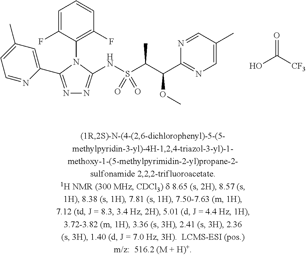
C1=NC(C2=NN=C(NS(C(C(C3=NC=C(C)C=N3)OC)C)(=O)=O)N2C2=C(F)C=CC=C2F)=CC(C)=C1.OC([CF3])=O
